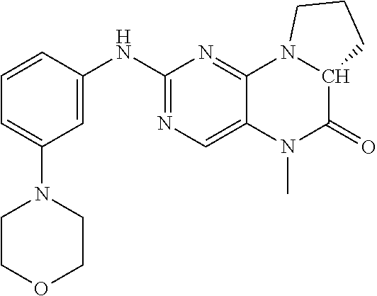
C1=C(N2CCOCC2)C=C(NC2=NC=C3C(=N2)N2C(C(=O)N3C)CCC2)C=C1
